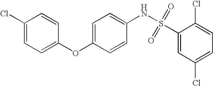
ClC1=CC=C(OC2=CC=C(NS(C3=CC(Cl)=CC=C3Cl)(=O)=O)C=C2)C=C1
